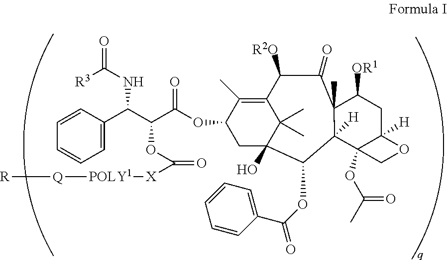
[R3]C(NC(C(C(OC1CC2(O)C(C)(C)C(=C1C)C([R2O])C(=O)C1(C)C([H])(C2OC(C2=CC=CC=C2)=O)C2(OC(C)=O)C([H])(CC1[OR1])OC2)=O)OC([X][POLY1][Q][R])=O)C1=CC=CC=C1)=O
